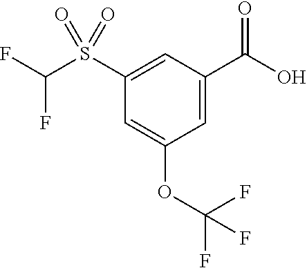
C1=C(S(C(F)F)(=O)=O)C=C(OC(F)(F)F)C=C1C(O)=O
